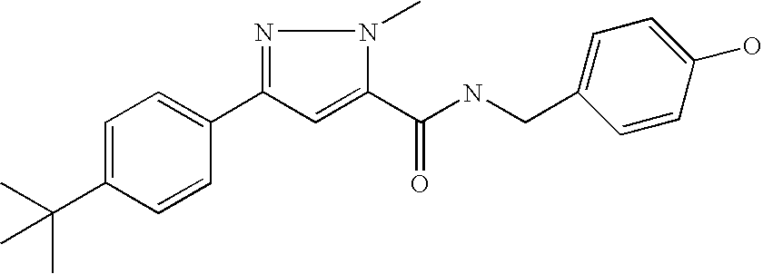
C1=C(C(C)(C)C)C=CC(C2=NN(C)C(C(NCC3=CC=C(O)C=C3)=O)=C2)=C1
